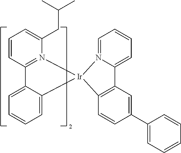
C1=CC2=N(C(CC(C)C)=C1)[Ir]1(C3=CC=CC=C23)C2=C(C3=CC=CC=N13)C=C(C1=CC=CC=C1)C=C2
